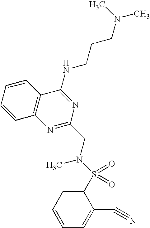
C1=CC2=C(C=C1)C(NCCCN(C)C)=NC(CN(S(=O)(=O)C1=CC=CC=C1C#N)C)=N2
